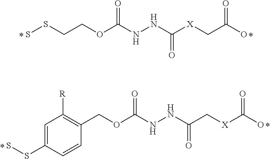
SSCCOC(NNC([X]CC(O)=O)=O)=O.C1(COC(NNC(C[X]C(O)=O)=O)=O)=C([R])C=C(SS)C=C1
